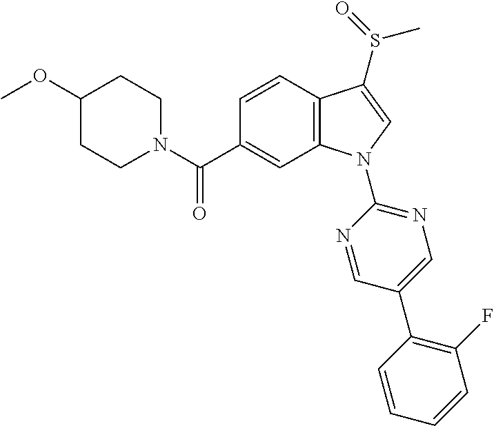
C(C1=CC2=C(C=C1)C(S(=O)C)=CN2C1=NC=C(C2=C(F)C=CC=C2)C=N1)(=O)N1CCC(OC)CC1
